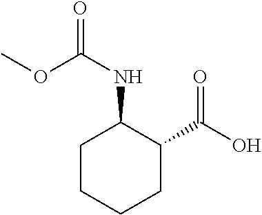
C1CCCC(C(O)=O)C1NC(=O)OC
